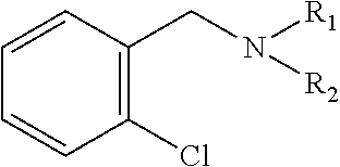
C1(Cl)=C(CN([R1])[R2])C=CC=C1
